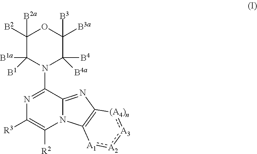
C1([B2])([B2a])C([B1])([B1a])N(C2=NC([R3])=C([R2])N3C2=NC2=C3[A1]:[A2]:[A3]:[(A4)n]2)C([B4a])([B4])C([B3a])([B3])O1
